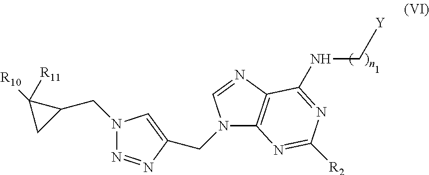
N1(CC2C([R10])([R11])C2)N=NC(CN2C3=C(N=C2)C(NC[Y])=NC([R2])=N3)=C1
